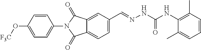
C1=CC(N2C(=O)C3=CC=C(C=NNC(NC4=C(C)C=CC=C4C)=O)C=C3C2=O)=CC=C1O[F3C]
